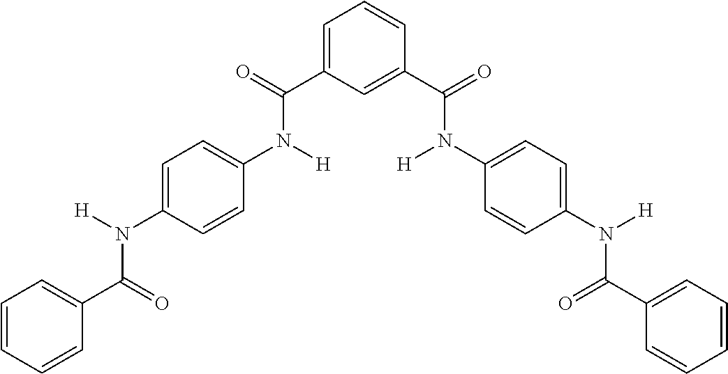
C1(C(=O)N(C2=CC=C(N([H])C(C3=CC=CC(C(N(C4=CC=C(N(C(C5=CC=CC=C5)=O)[H])C=C4)[H])=O)=C3)=O)C=C2)[H])=CC=CC=C1
